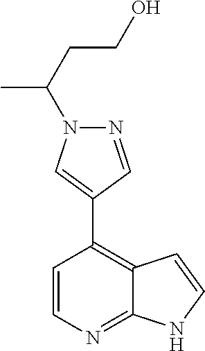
C1=CC(C2=CN(C(CCO)C)N=C2)=C2C(=N1)NC=C2
